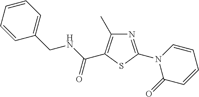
C1(CNC(=O)C2=C(C)N=C(N3C(=O)C=CC=C3)S2)=CC=CC=C1
